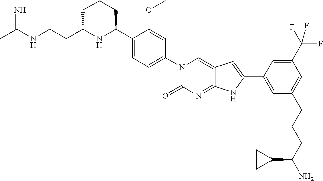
CC(NCCC1NC(C2=CC=C(N3C(=O)N=C4C(=C3)C=C(C3=CC(CCCC(N)C5CC5)=CC(C(F)(F)F)=C3)N4)C=C2OC)CCC1)=N
